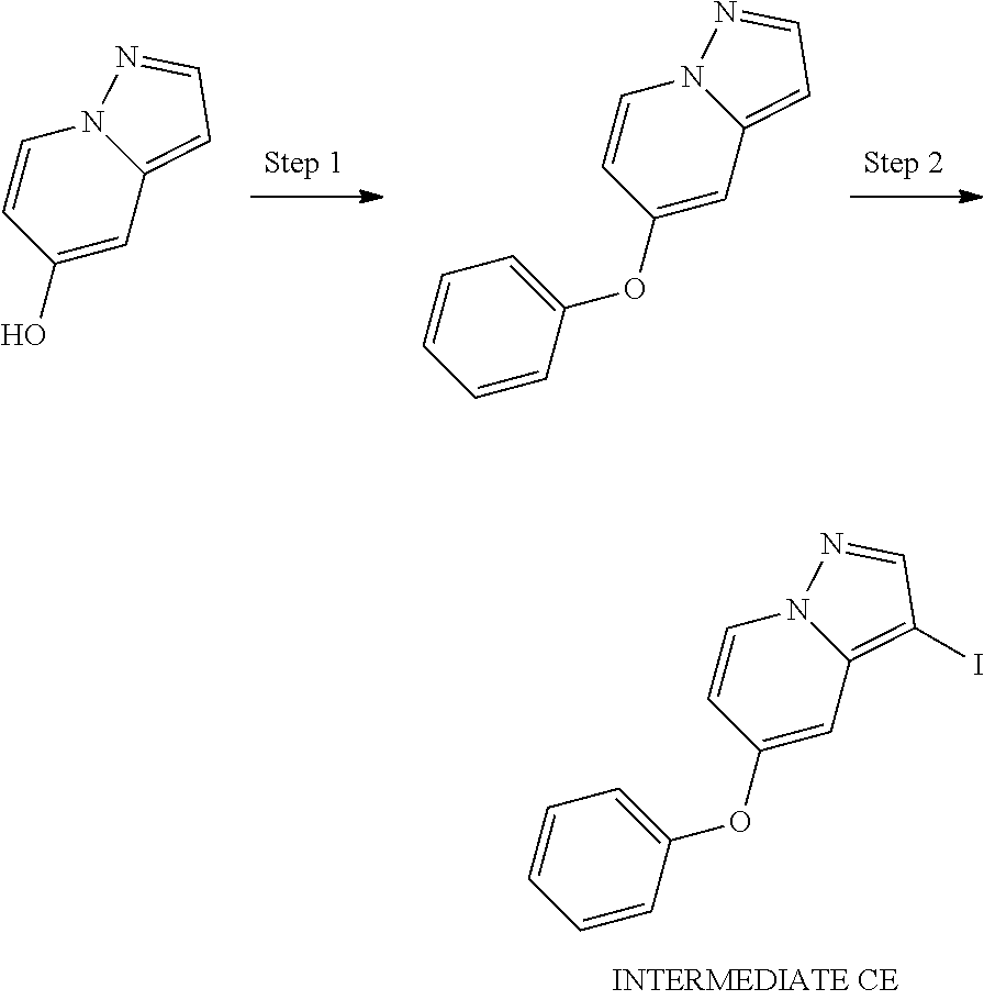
C1=CC(O)=CC2=CC=NN12.C1=CC(OC2=CC=CC=C2)=CC2=CC=NN12.C1=CC(OC2=CC=CC=C2)=CC2=C(I)C=NN12
